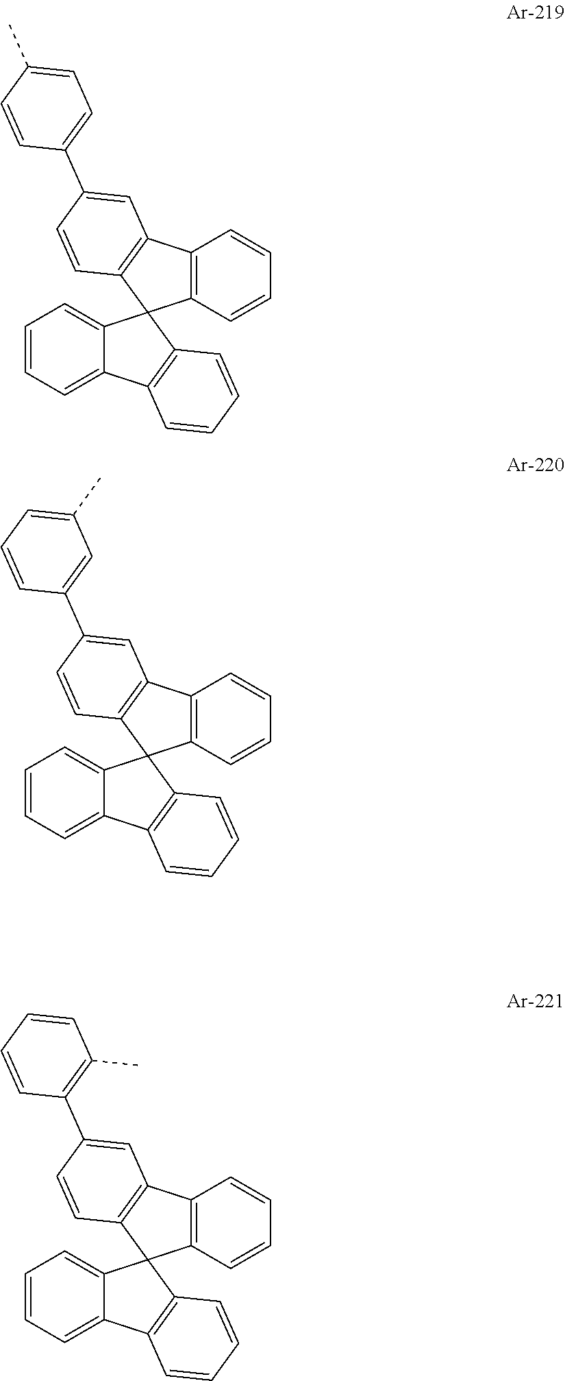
C1=CC=C2C(=C1)C1(C3=C2C=CC=C3)C2=C(C=CC=C2)C2=C1C=CC(C1=CC=C(C)C=C1)=C2.C1=CC=C2C(=C1)C1(C3=C2C=CC=C3)C2=C(C=CC=C2)C2=C1C=CC(C1=CC(C)=CC=C1)=C2.C1=CC=C2C(=C1)C1(C3=C2C=CC=C3)C2=C(C=CC=C2)C2=C1C=CC(C1=C(C)C=CC=C1)=C2
